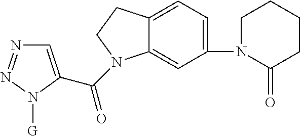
C1=C(C(=O)N2C3=CC(N4C(=O)CCCC4)=CC=C3CC2)N([G])N=N1
